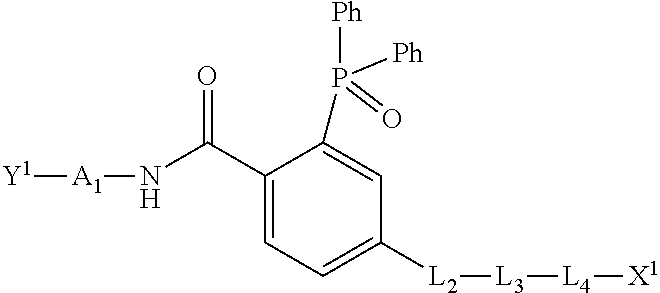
[L3]([L4][X1])[L2]C1=CC=C(C(N[A1][Y1])=O)C(P([Ph])(=O)[Ph])=C1
